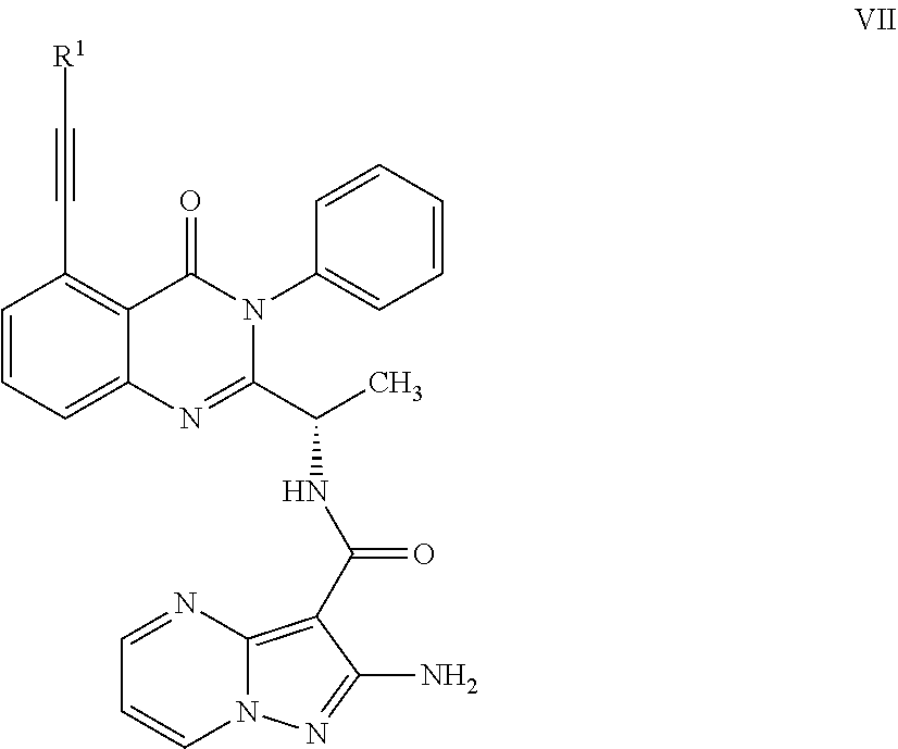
N12C(=C(C(NC(C3=NC4=CC=CC(C#C[R1])=C4C(=O)N3C3=CC=CC=C3)C)=O)C(N)=N1)N=CC=C2
